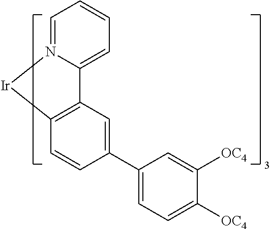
C12=CC=CC=N1[Ir]C1=C2C=C(C2=CC=C([OC4])C([OC4])=C2)C=C1
